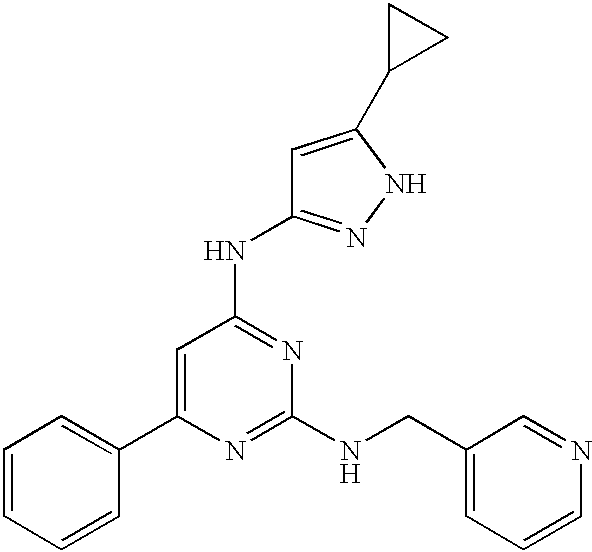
C1=C(C2=CC=CC=C2)N=C(NCC2=CC=CN=C2)N=C1NC1=NNC(C2CC2)=C1
